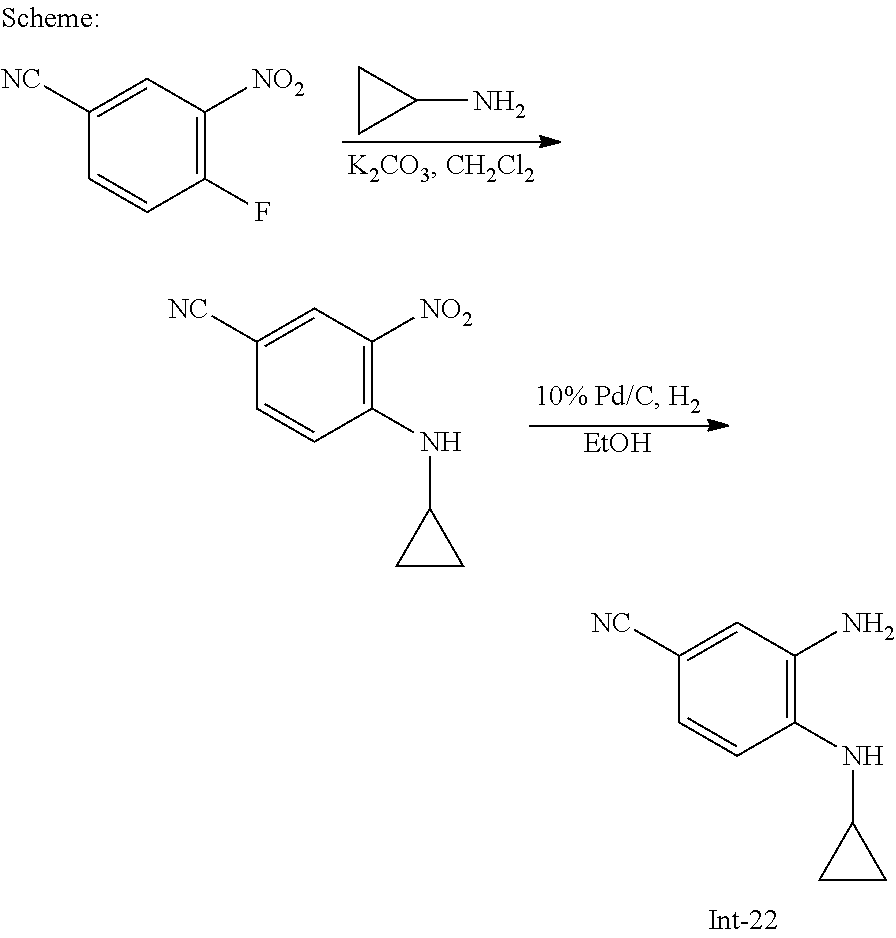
C1([NC])=CC([NO2])=C(NC2CC2)C=C1.[EtOH].C1([NC])=CC(N)=C(NC2CC2)C=C1.C1CC1N.C1([NC])=CC([NO2])=C(F)C=C1
